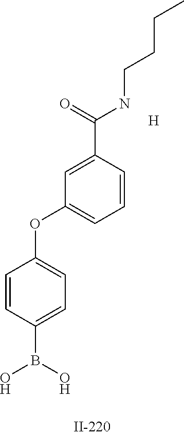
C1=CC(B(O)O)=CC=C1OC1=CC=CC(C(=O)NCCCC)=C1.[H]
